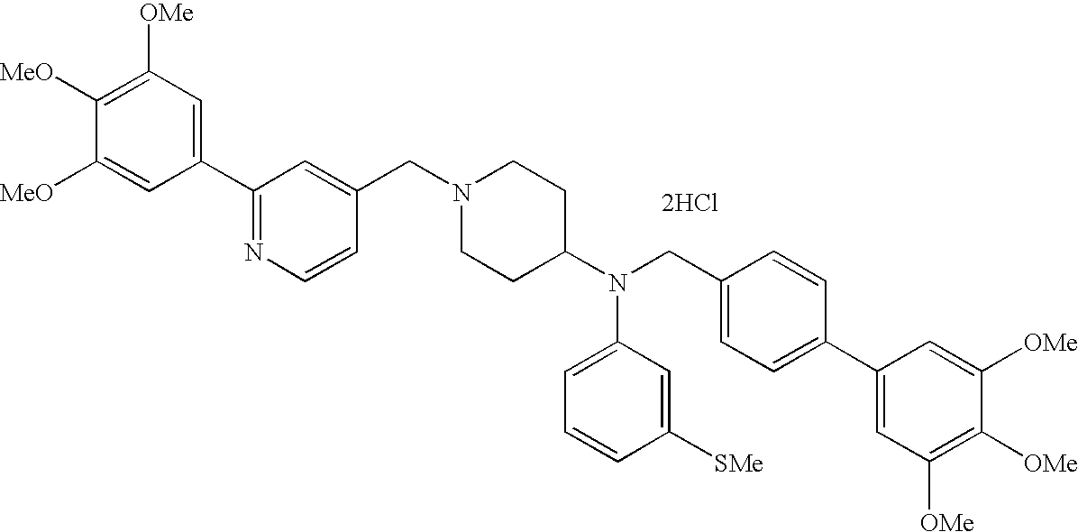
C1(C2=NC=CC(CN3CCC(N(CC4=CC=C(C5=CC([OMe])=C([OMe])C([OMe])=C5)C=C4)C4=CC=CC([SMe])=C4)CC3)=C2)=CC([OMe])=C([MeO])C([MeO])=C1.[2HCl]
